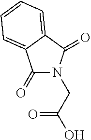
C(C(O)=O)N1C(=O)C2=CC=CC=C2C1=O
